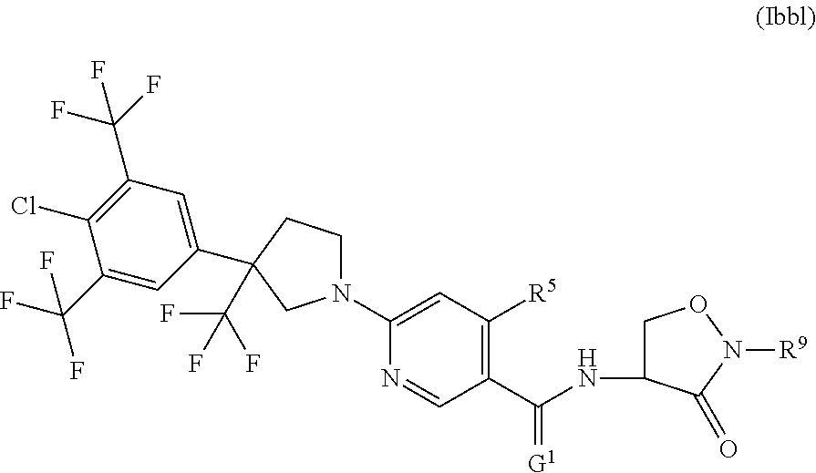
N1(C2=CC([R5])=C(C(NC3CON([R9])C3=O)=[G1])C=N2)CCC(C2=CC(C(F)(F)F)=C(Cl)C(C(F)(F)F)=C2)(C(F)(F)F)C1
